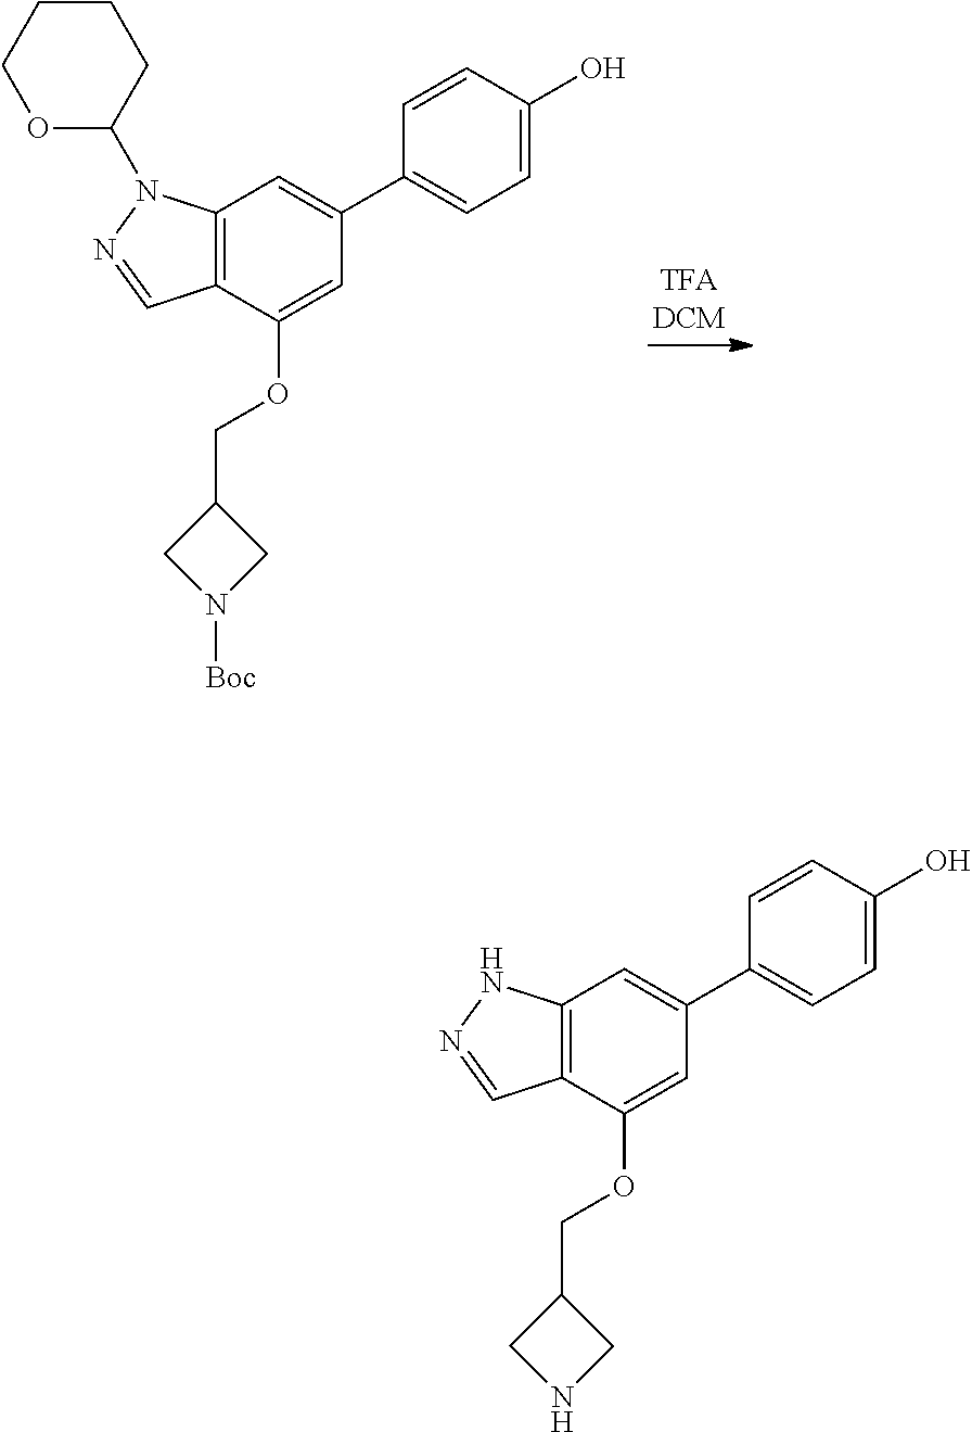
C12=C(C(OCC3CN([Boc])C3)=CC(C3=CC=C(O)C=C3)=C1)C=NN2C1CCCCO1.C12=C(C(OCC3CNC3)=CC(C3=CC=C(O)C=C3)=C1)C=NN2
